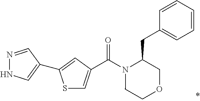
C(N1CCOCC1CC1=CC=CC=C1)(=O)C1=CSC(C2=CNN=C2)=C1
